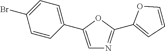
C1=C(C2=CC=C(Br)C=C2)OC(C2=CC=CO2)=N1
